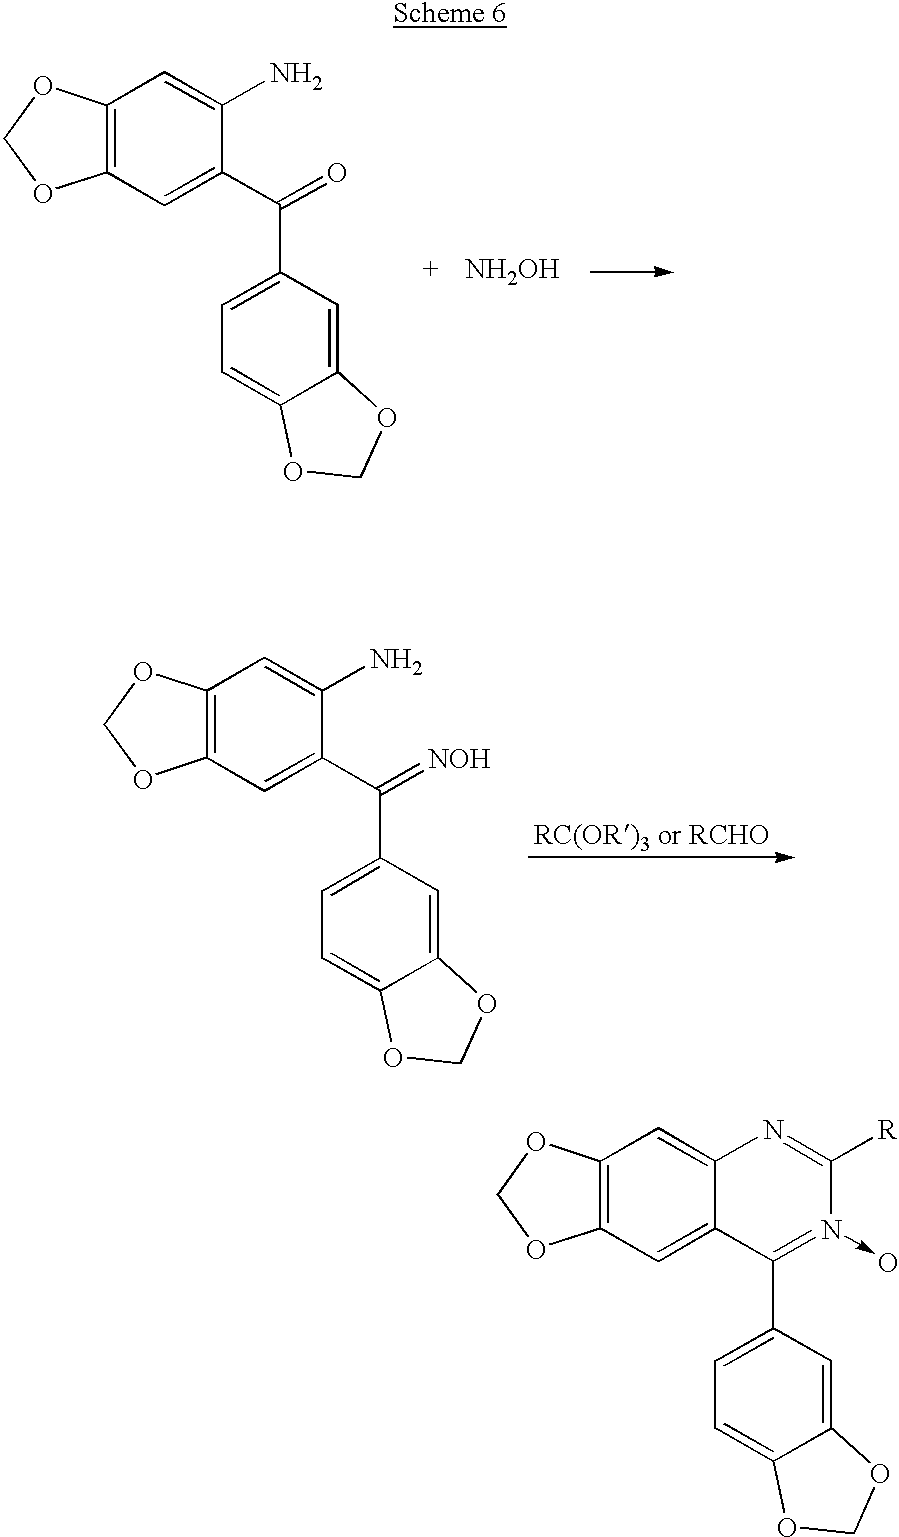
[NH2OH].C12=C(C=C(C(=O)C3=CC=C4C(=C3)OCO4)C(N)=C1)OCO2.C12=C(C=C3C(=C1)N=C([R])N(->O)=C3C1=CC=C3C(=C1)OCO3)OCO2.C12=C(C=C(C(=[NOH])C3=CC=C4C(=C3)OCO4)C(N)=C1)OCO2
